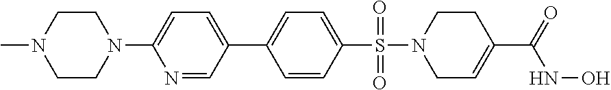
C1=NC(N2CCN(C)CC2)=CC=C1C1=CC=C(S(N2CC=C(C(=O)NO)CC2)(=O)=O)C=C1
